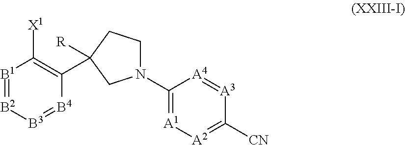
[B1]1=[B2][B3]=[B4]C(C2([R])CCN(C3=[A1][A2]=C([CN])[A3]=[A4]3)C2)=C1[X1]
